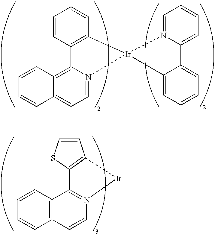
C12=C(C=CC=C1)[Ir]1(N3=CC=C4C(=C23)C=CC=C4)N2=CC=CC=C2C2=CC=CC=C12.C12=C([Ir]N3=C1C1=C(C=C3)C=CC=C1)C=CS2
